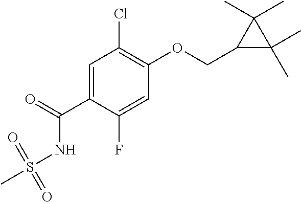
C1=C(C(=O)NS(C)(=O)=O)C(F)=CC(OCC2C(C)(C)C2(C)C)=C1Cl
